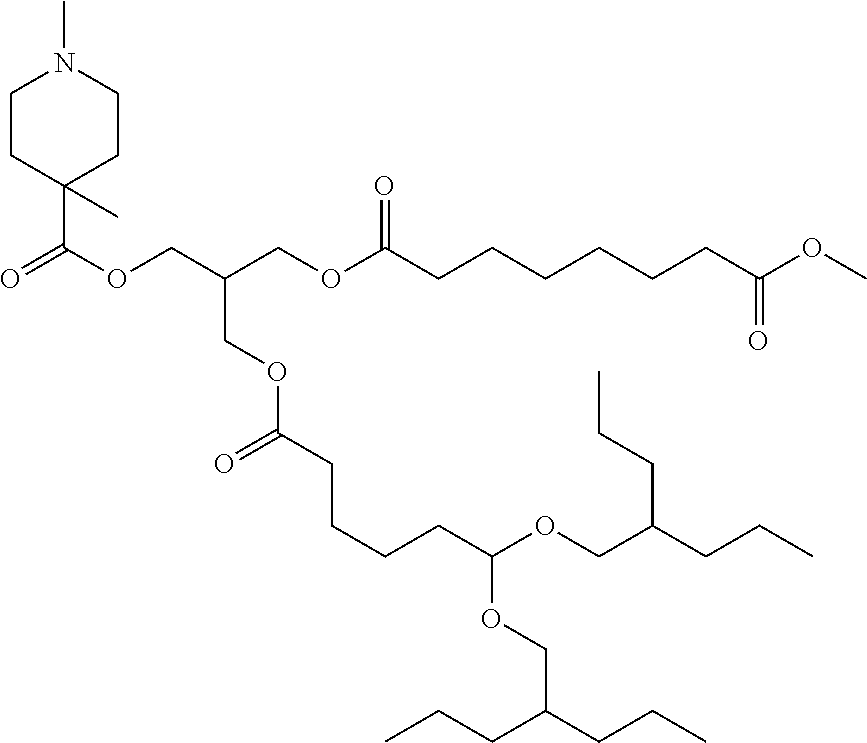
O(CC(COC(CCCCCCC(OC)=O)=O)COC(=O)CCCCC(OCC(CCC)CCC)OCC(CCC)CCC)C(=O)C1(C)CCN(C)CC1
